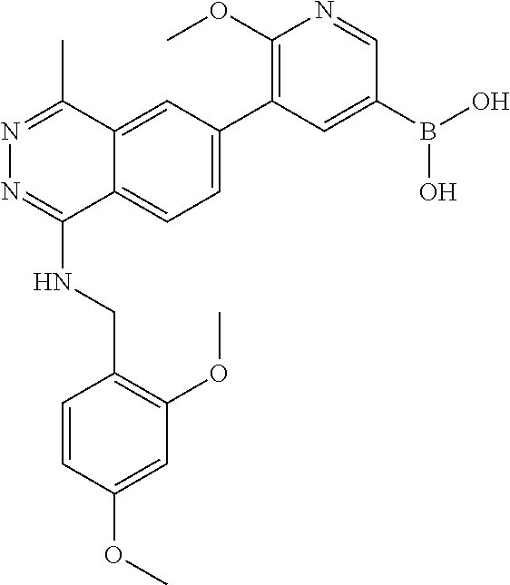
O(C)C1=CC(OC)=C(CNC2=NN=C(C)C3=CC(C4=C(OC)N=CC(B(O)O)=C4)=CC=C23)C=C1
